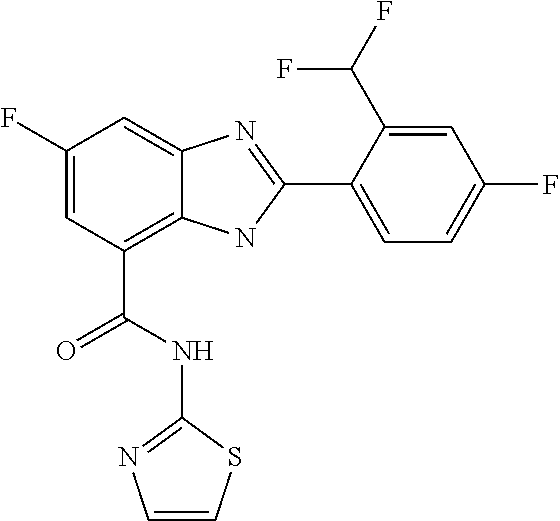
C1(F)=CC(C(=O)NC2=NC=CS2)=C2C(=C1)N=C(C1=CC=C(F)C=C1C(F)F)N2
